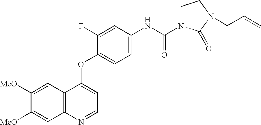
C12=C(N=CC=C1OC1=CC=C(NC(=O)N3CCN(CC=C)C3=O)C=C1F)C=C([MeO])C([MeO])=C2
